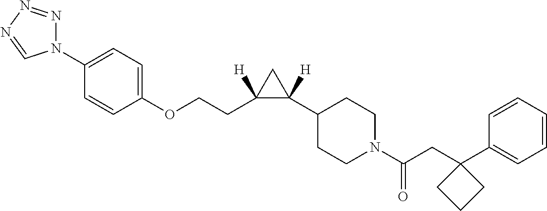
C1([H])(CCOC2=CC=C(N3N=NN=C3)C=C2)C(C2CCN(C(CC3(C4=CC=CC=C4)CCC3)=O)CC2)([H])C1
